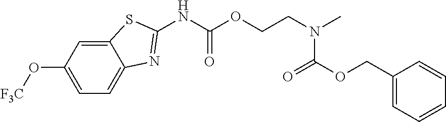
C12=CC(O[F3C])=CC=C1N=C(NC(OCCN(C)C(OCC1=CC=CC=C1)=O)=O)S2
